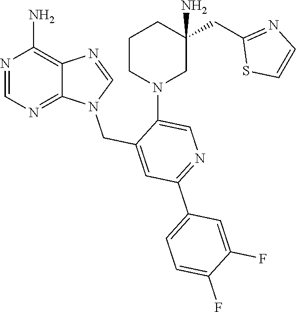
N1=CN(CC2=CC(C3=CC=C(F)C(F)=C3)=NC=C2N2CC(N)(CC3=NC=CS3)CCC2)C2=NC=NC(N)=C12
